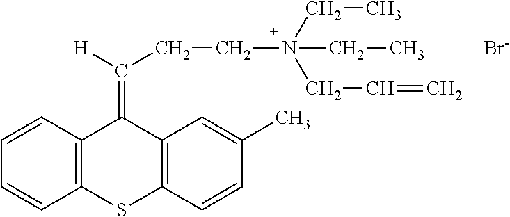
C12=C(C=CC=C1)C(=C(CCN(CC=C)(CC)CC)[H])C1=C(S2)C=CC(C)=C1.[Br-]
